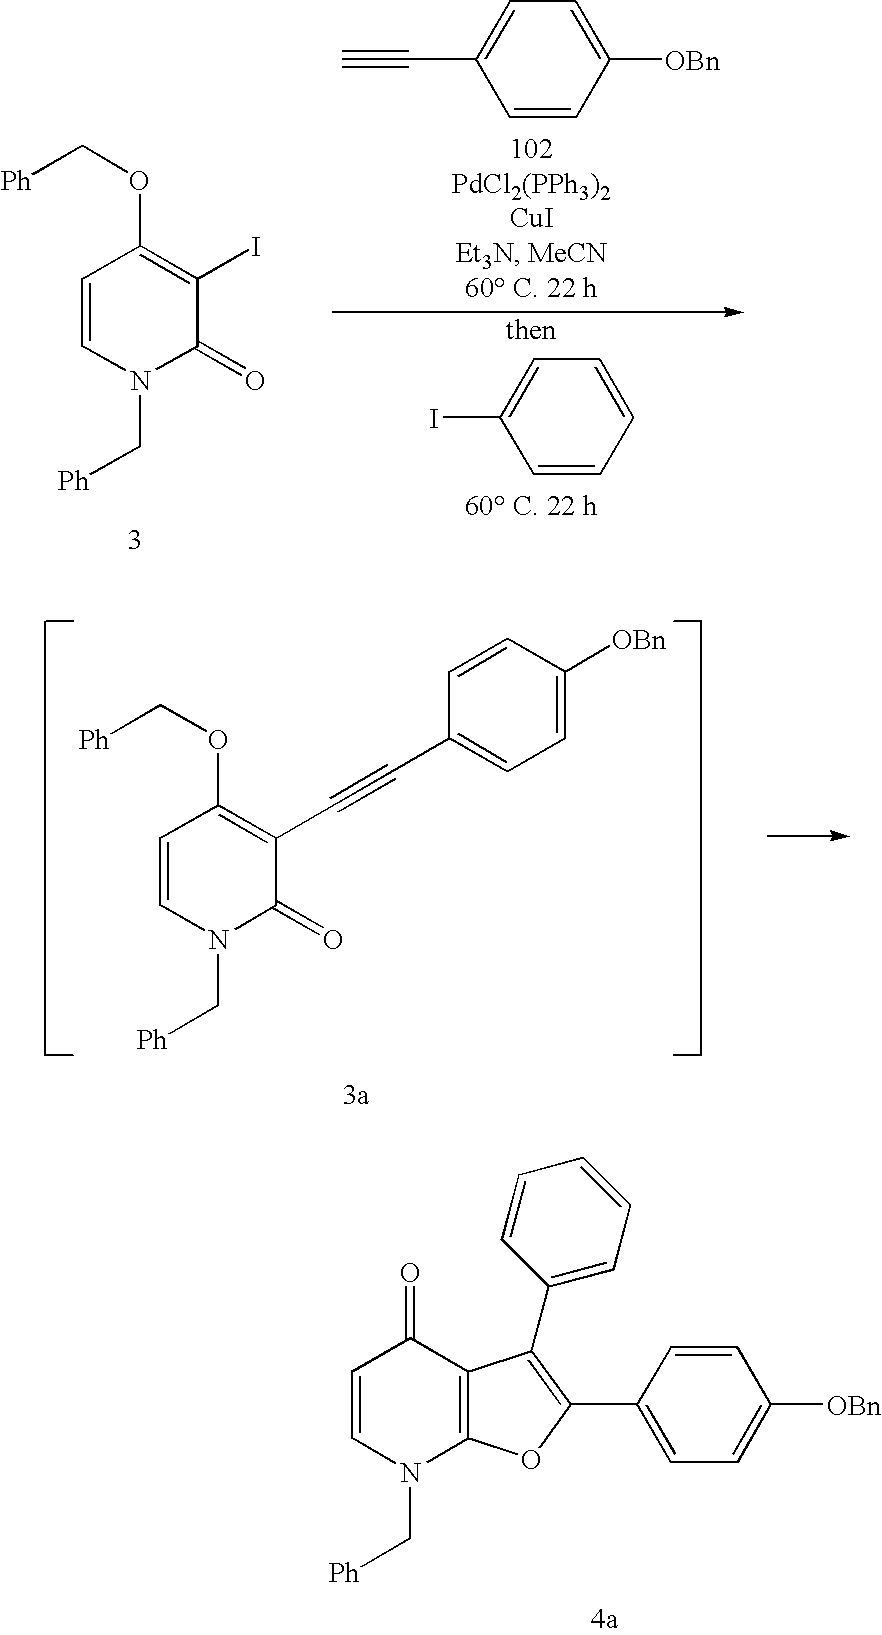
C1=CN(C[Ph])C(=O)C(I)=C1OC[Ph].C1=CC([OBn])=CC=C1C#C.C1=CC=CC=C1I.C1=CN(C[Ph])C(=O)C(C#CC2=CC=C([OBn])C=C2)=C1OC[Ph].C1=CN(C[Ph])C2=C(C1=O)C(C1=CC=CC=C1)=C(C1=CC=C([OBn])C=C1)O2
